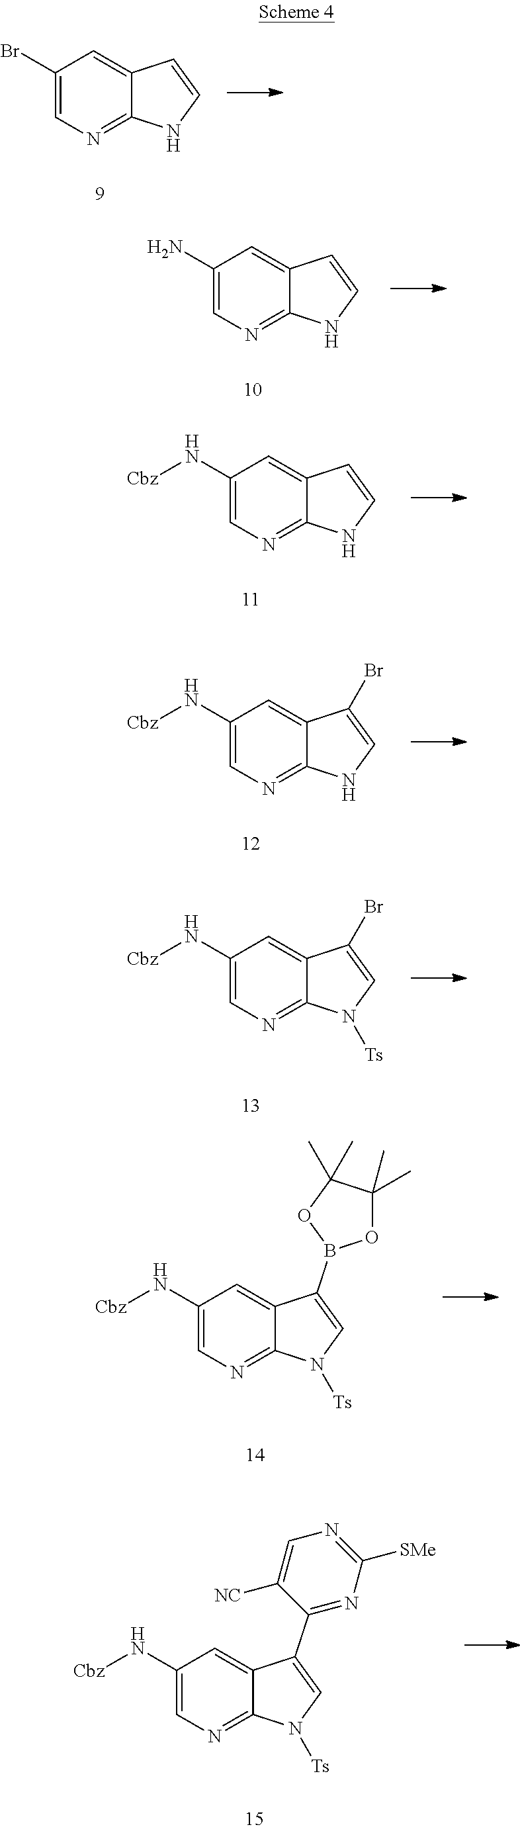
C1(Br)=CN=C2C(=C1)C=CN2.C1(N)=CN=C2C(=C1)C=CN2.C1(N[Cbz])=CN=C2C(=C1)C=CN2.C1(N[Cbz])=CN=C2C(=C1)C(Br)=CN2.C1(N[Cbz])=CN=C2C(=C1)C(Br)=CN2[Ts].C1(N[Cbz])=CN=C2C(=C1)C(B1OC(C)(C)C(C)(C)O1)=CN2[Ts].C1(N[Cbz])=CN=C2C(=C1)C(C1=NC([SMe])=NC=C1[NC])=CN2[Ts]
